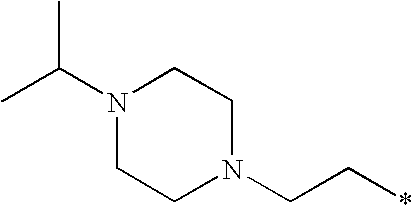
C1N(C(C)C)CCN(CC*)C1
